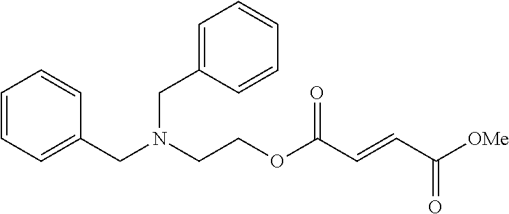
N(CCOC(C=CC([OMe])=O)=O)(CC1=CC=CC=C1)CC1=CC=CC=C1
